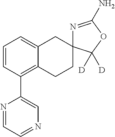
C1=CC(C2=CN=CC=N2)=C2C(=C1)CC1(CC2)N=C(N)OC1([D])[D]
